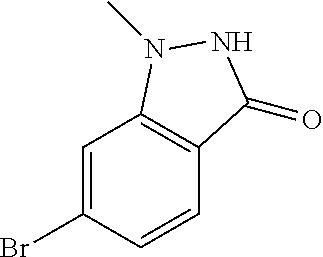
C1=C(Br)C=CC2=C1N(C)NC2=O
